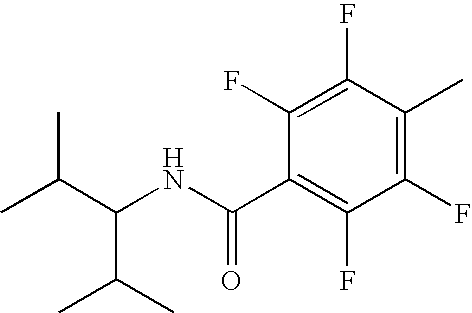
C(NC(C1=C(F)C(F)=C(C)C(F)=C1F)=O)(C(C)C)C(C)C
